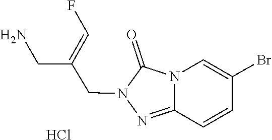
C12=NN(CC(=CF)CN)C(=O)N1C=C(Br)C=C2.Cl
